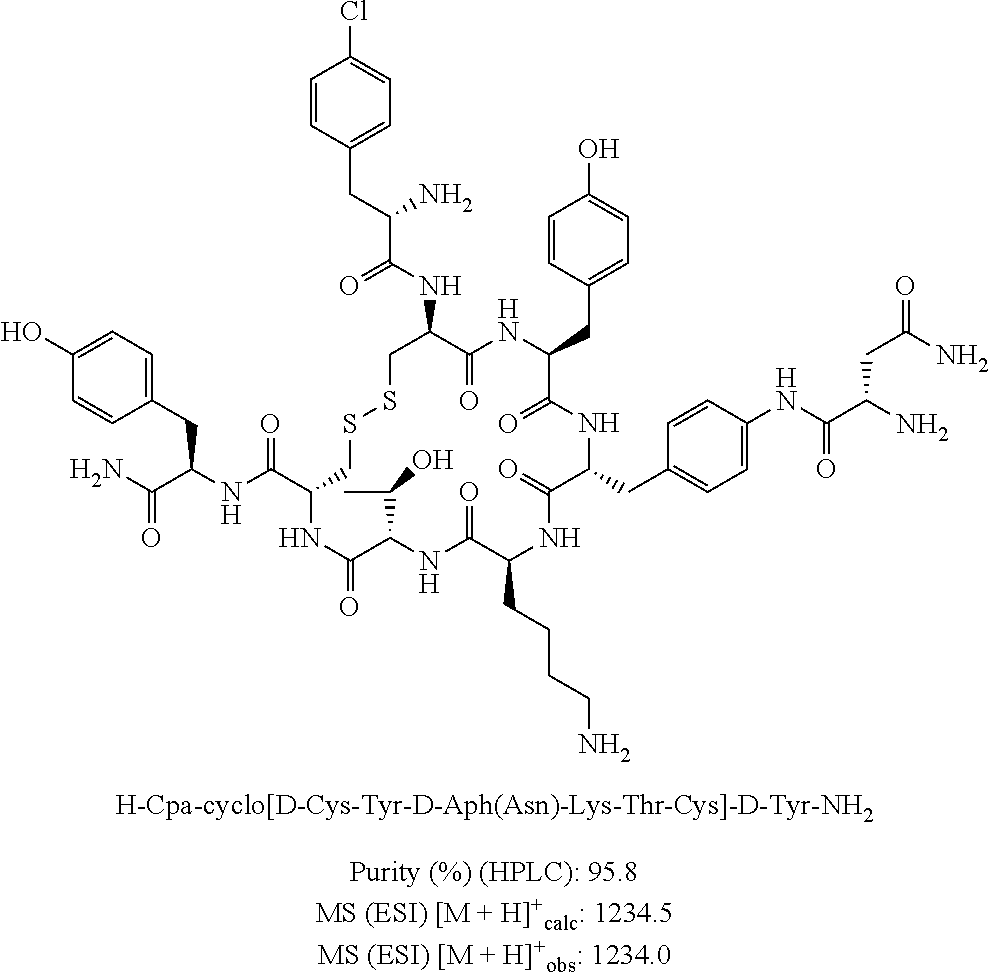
C1=CC(CC(C(NC2C(=O)NC(CC3=CC=C(O)C=C3)C(=O)NC(CC3=CC=C(NC(C(N)CC(=O)N)=O)C=C3)C(=O)NC(CCCCN)C(=O)NC(C(C)O)C(=O)NC(C(NC(C(N)=O)CC3=CC=C(O)C=C3)=O)CSSC2)=O)N)=CC=C1Cl
